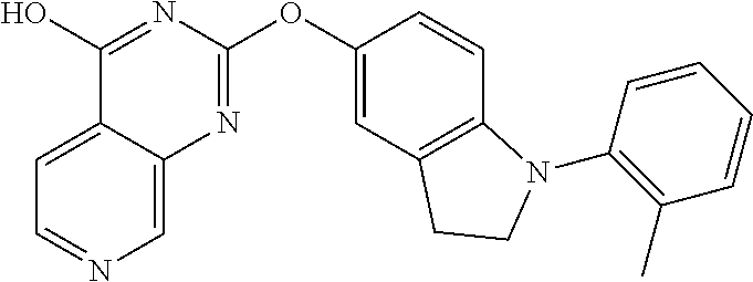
C1(O)=NC(OC2=CC3=C(C=C2)N(C2=C(C)C=CC=C2)CC3)=NC2=CN=CC=C12
